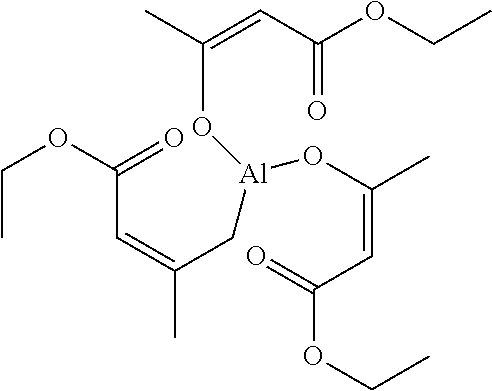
C(C)OC(=O)C=C(C)C[Al](OC(=CC(=O)OCC)C)OC(C)=CC(=O)OCC
